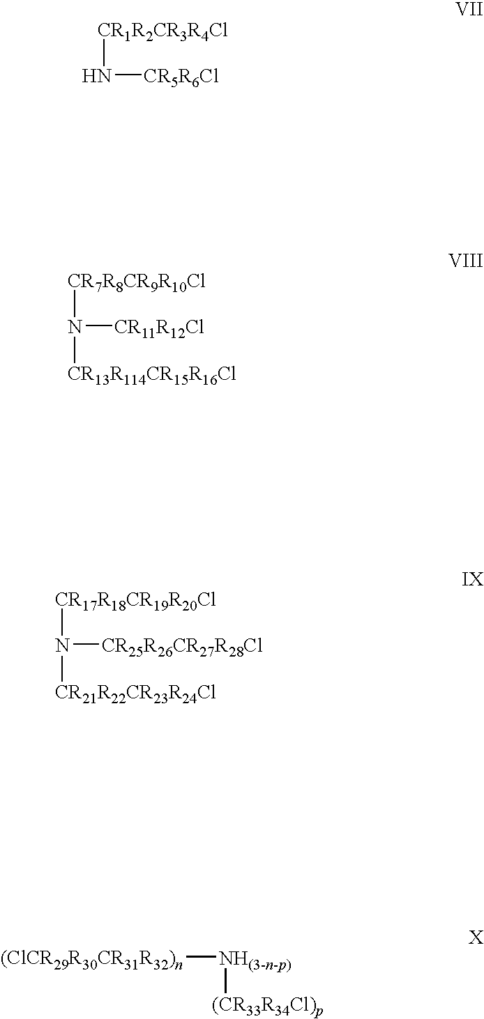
[CR1R2CR3R4Cl]N[CR5R6Cl].[CR7R8CR9R10Cl]N([CR11R12Cl])[CR13R114CR15R16Cl].[CR17R18CR19R20Cl]N([CR25R26CR27R28Cl])[CR21R22CR23R24Cl].[NH(3-n-p)]([(ClCR29R30CR31R32)n])[(CR33R34Cl)p]
